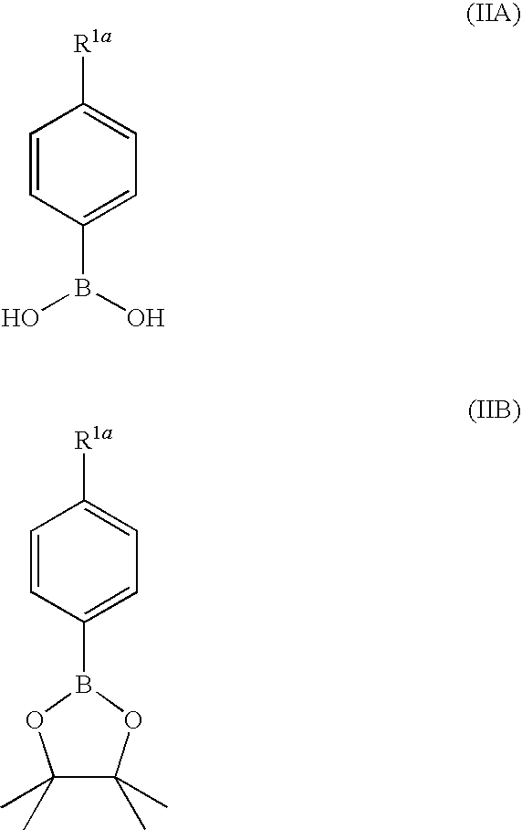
C1=CC(B(O)O)=CC=C1[R1a].C1=CC(B2OC(C)(C)C(C)(C)O2)=CC=C1[R1a]
